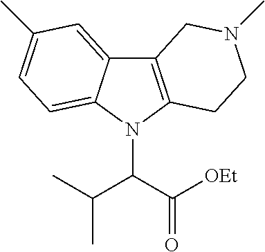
C12=C(N(C(C([OEt])=O)C(C)C)C3=CC=C(C)C=C13)CCN(C)C2
